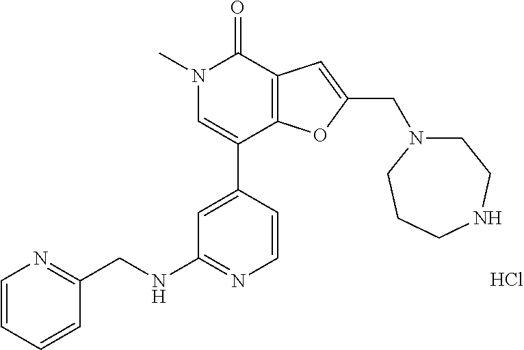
N1(C)C=C(C2=CC(NCC3=NC=CC=C3)=NC=C2)C2=C(C1=O)C=C(CN1CCNCCC1)O2.Cl
